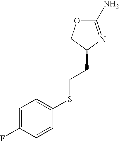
C1(N)=NC(CCSC2=CC=C(F)C=C2)CO1
